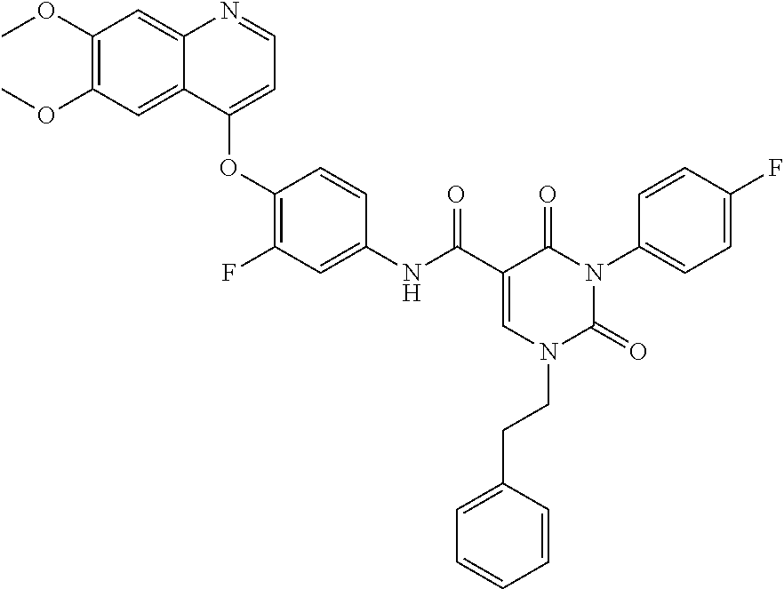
C1(OC)=C(OC)C=C2C(=C1)N=CC=C2OC1=C(F)C=C(NC(C2=CN(CCC3=CC=CC=C3)C(=O)N(C3=CC=C(F)C=C3)C2=O)=O)C=C1
